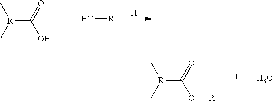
C[R](C)C(=O)O.O[R].[H].C[R](C)C(=O)O[R].O
